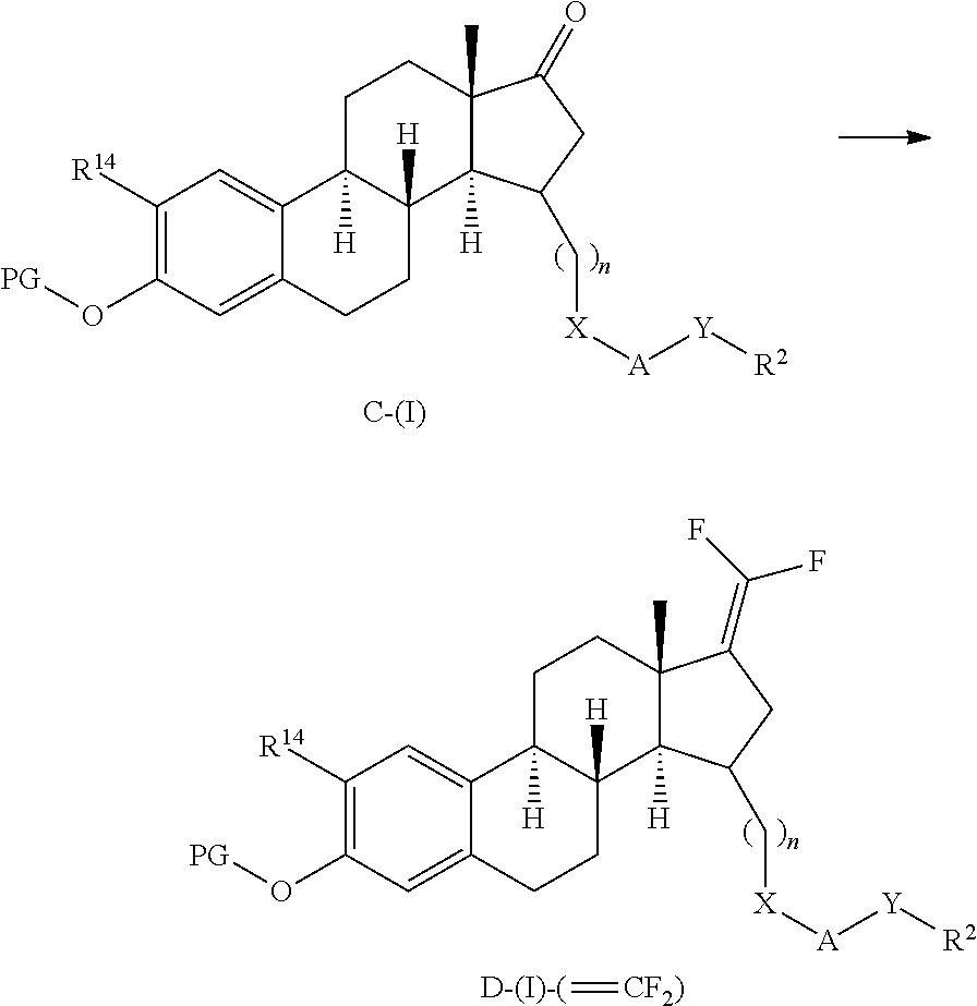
C1([R14])=C(O[PG])C=C2C(=C1)C1([H])C([H])(CC2)C2([H])C(C)(CC1)C(=O)CC2C[X][A][Y][R2].[C-(I)].C1([R14])=C(O[PG])C=C2C(=C1)C1([H])C([H])(CC2)C2([H])C(C)(CC1)C(=C(F)F)CC2C[X][A][Y][R2].[D-(I)-(]=[CF2)]
